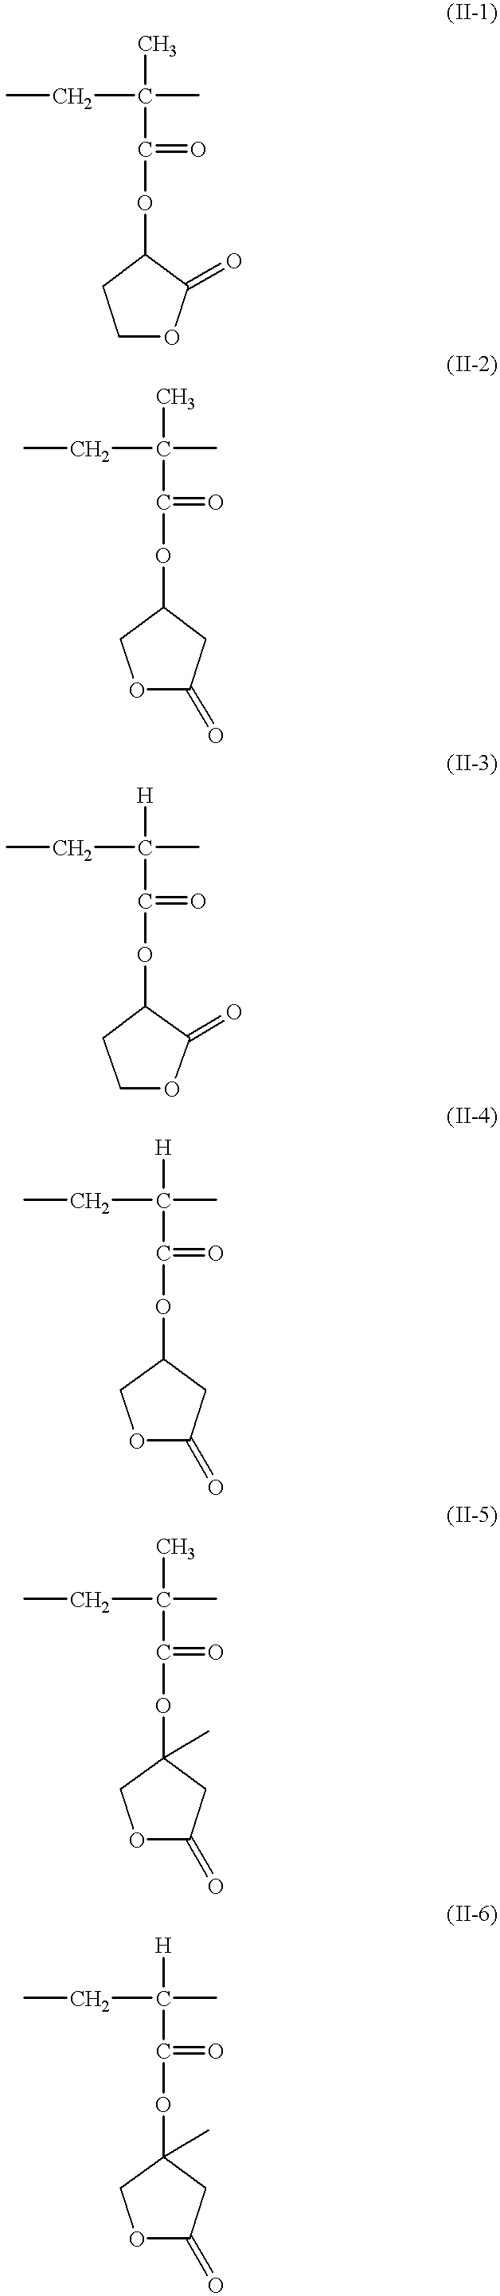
CCC(C)(C)C(OC1CCOC1=O)=O.CCC(C)(C)C(OC1COC(=O)C1)=O.CCC(C)([H])C(OC1CCOC1=O)=O.CCC(C)([H])C(OC1COC(=O)C1)=O.CCC(C)(C)C(OC1(C)COC(=O)C1)=O.CCC(C)([H])C(OC1(C)COC(=O)C1)=O
